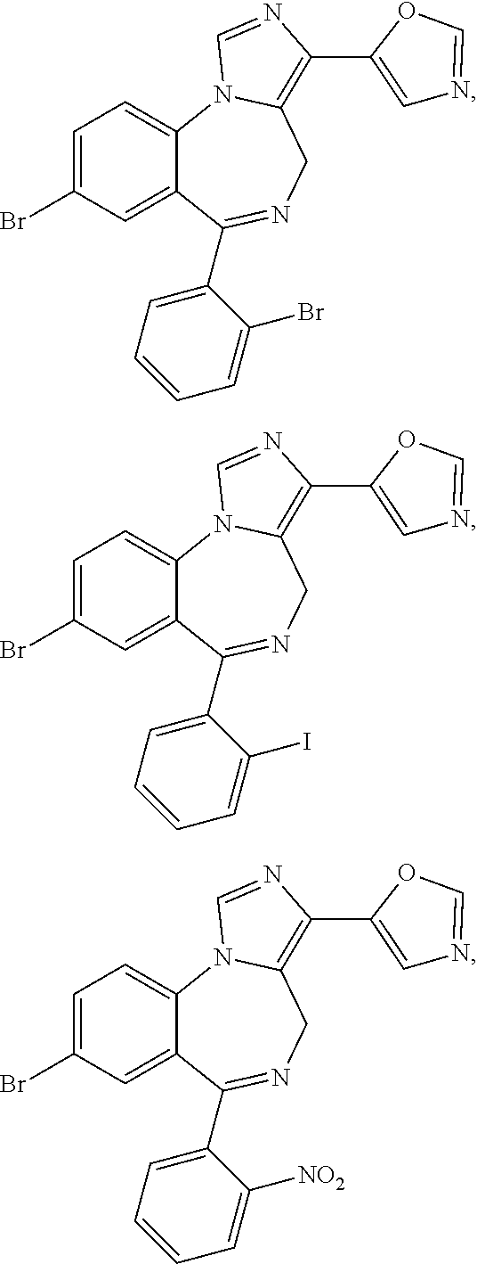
C1=C(Br)C=C2C(=C1)N1C(=C(C3=CN=CO3)N=C1)CN=C2C1=CC=CC=C1Br.C1=C(Br)C=C2C(=C1)N1C(=C(C3=CN=CO3)N=C1)CN=C2C1=CC=CC=C1I.C1=C(Br)C=C2C(=C1)N1C(=C(C3=CN=CO3)N=C1)CN=C2C1=CC=CC=C1[NO2]
